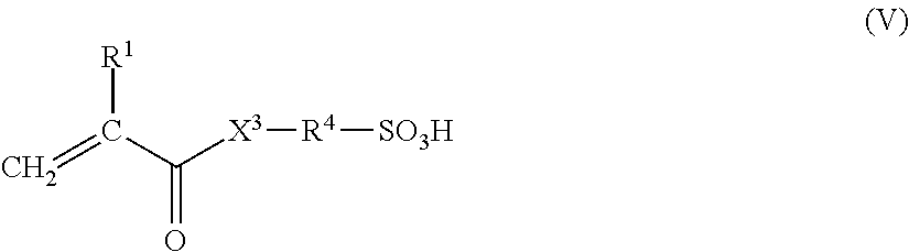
C=C(C([X3][R4][SO3H])=O)[R1]
